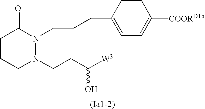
C1CCN(CCC([W3])O)N(CCCC2=CC=C([COORD1b])C=C2)C1=O
